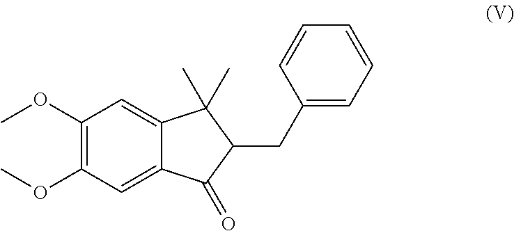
C1(OC)=C(OC)C=C2C(=C1)C(C)(C)C(CC1=CC=CC=C1)C2=O
